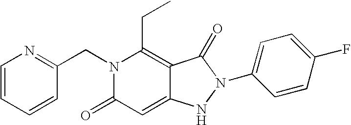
N1(CC2=NC=CC=C2)C(=O)C=C2C(=C1CC)C(=O)N(C1=CC=C(F)C=C1)N2
